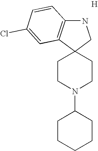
N1C2=C(C3(C1)CCN(C1CCCCC1)CC3)C=C(Cl)C=C2.[H]
